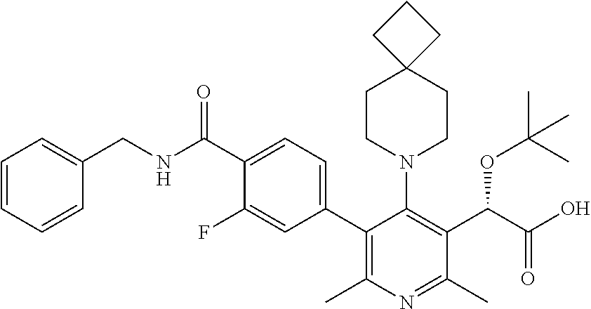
C1=CC=CC(CNC(C2=CC=C(C3=C(C)N=C(C)C(C(C(O)=O)OC(C)(C)C)=C3N3CCC4(CC3)CCC4)C=C2F)=O)=C1
